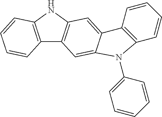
C12=C(NC3=C1C=C1C(=C3)C3=C(C=CC=C3)N1C1=CC=CC=C1)C=CC=C2
